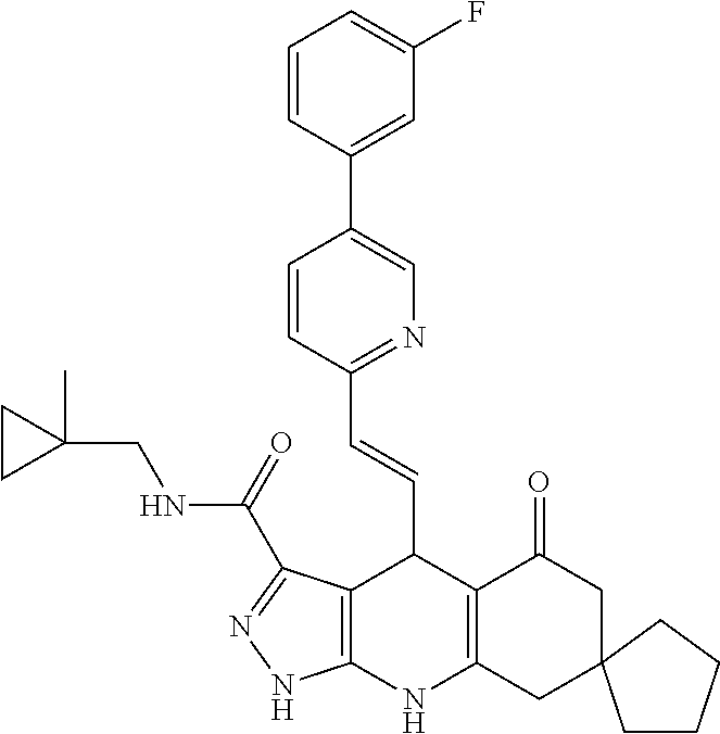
C1=CC(C2=CN=C(C=CC3C4=C(NC5=C3C(=O)CC3(C5)CCCC3)NN=C4C(NCC3(C)CC3)=O)C=C2)=CC(F)=C1
